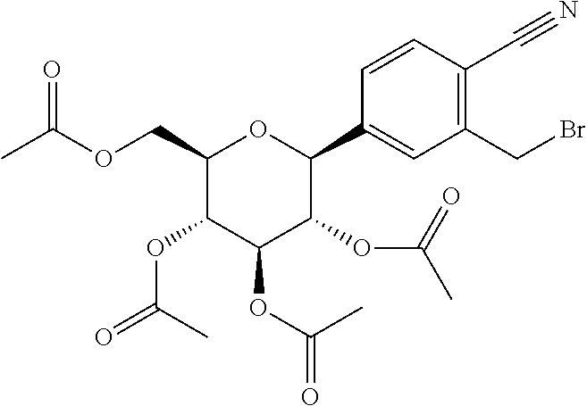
C1(COC(C)=O)C(OC(=O)C)C(OC(=O)C)C(OC(C)=O)C(C2=CC(CBr)=C(C#N)C=C2)O1
